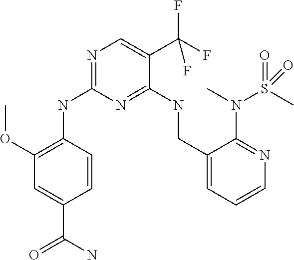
C1(OC)=C(NC2=NC=C(C(F)(F)F)C(NCC3=CC=CN=C3N(S(=O)(C)=O)C)=N2)C=CC(C(=O)N)=C1
